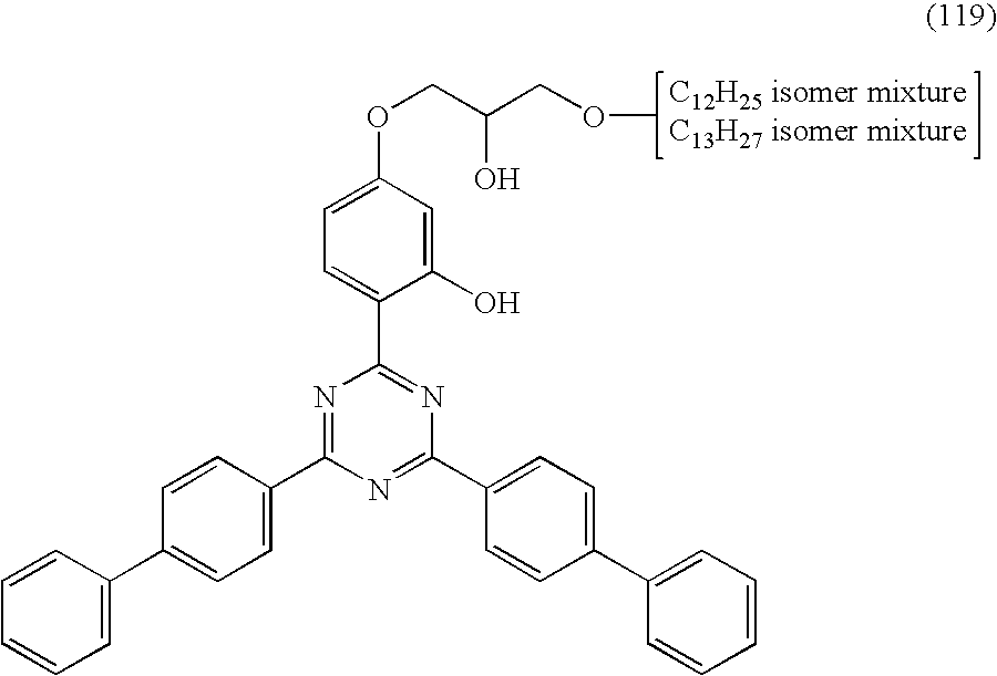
C1=C(C2=CC=C(C3=NC(C4=CC=C(OCC(COC)O)C=C4O)=NC(C4=CC=C(C5=CC=CC=C5)C=C4)=N3)C=C2)C=CC=C1
